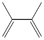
C(C(=C)C)(=C)C
